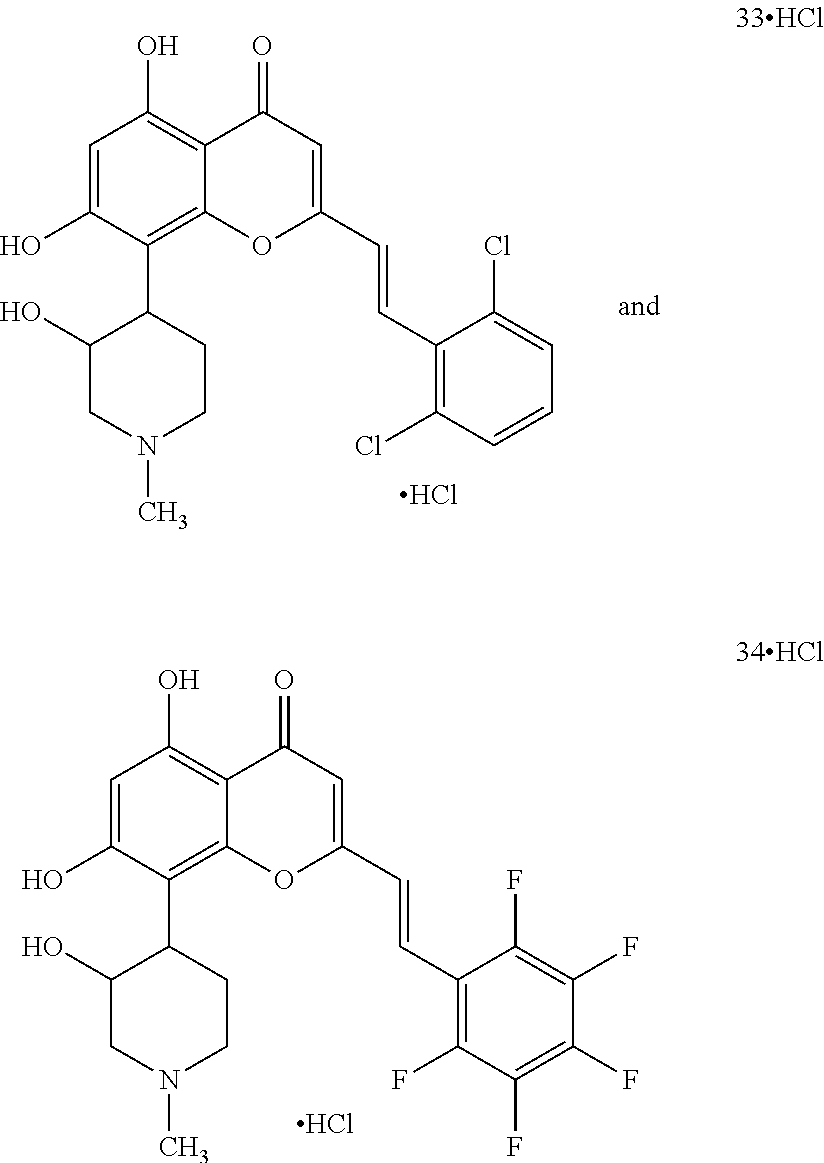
C1=C(O)C(C2C(O)CN(C)CC2)=C2C(=C1O)C(=O)C=C(C=CC1=C(Cl)C=CC=C1Cl)O2.Cl.C1=C(O)C(C2C(O)CN(C)CC2)=C2C(=C1O)C(=O)C=C(C=CC1=C(F)C(F)=C(F)C(F)=C1F)O2.Cl
